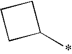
C1C(*)CC1
